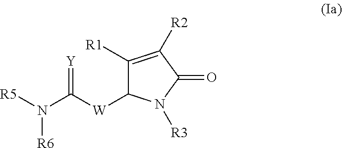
C1([R1])=C([R2])C(=O)N([R3])C1[W]C(N([R5])[R6])=[Y]
